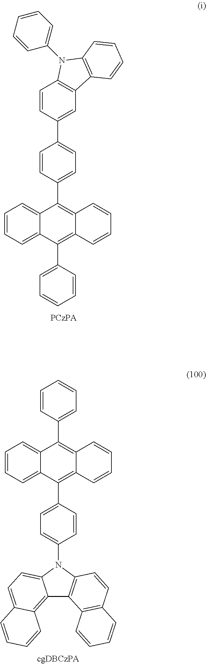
C1=CC(C2=CC=C(C3=C4C(=C(C5=CC=CC=C5)C5=CC=CC=C35)C=CC=C4)C=C2)=CC2=C1N(C1=CC=CC=C1)C1=C2C=CC=C1.C1=CC=C(C2=C3C(=C(C4=CC=C(N5C6=CC=C7C(=C6C6=C5C=CC5=C6C=CC=C5)C=CC=C7)C=C4)C4=CC=CC=C24)C=CC=C3)C=C1
